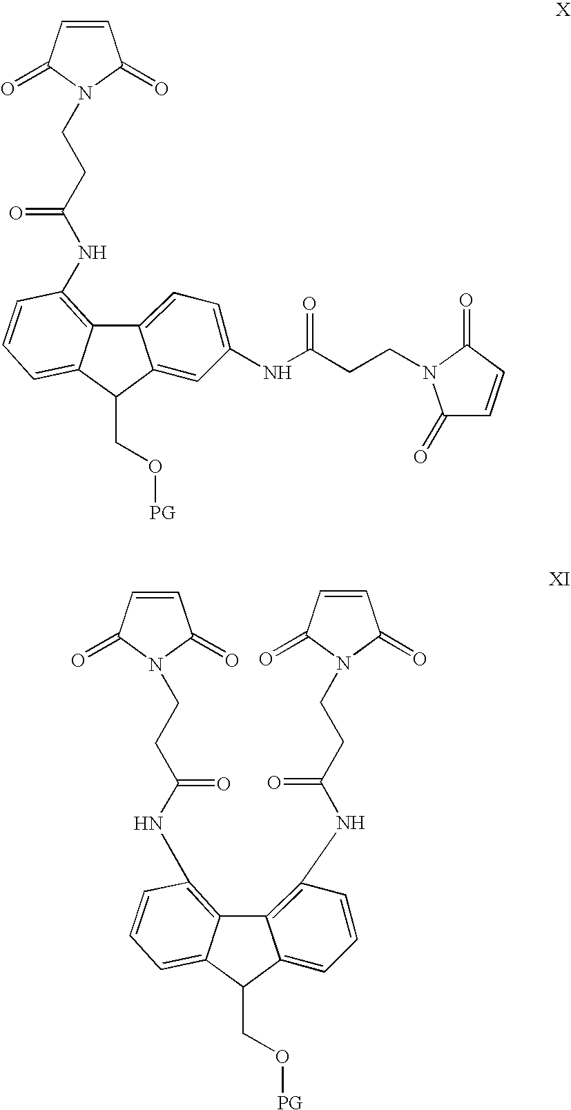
C12=CC=C(NC(CCN3C(=O)C=CC3=O)=O)C=C1C(CO[PG])C1=CC=CC(NC(CCN3C(=O)C=CC3=O)=O)=C21.C12=C(NC(CCN3C(=O)C=CC3=O)=O)C=CC=C1C(CO[PG])C1=CC=CC(NC(CCN3C(=O)C=CC3=O)=O)=C21
